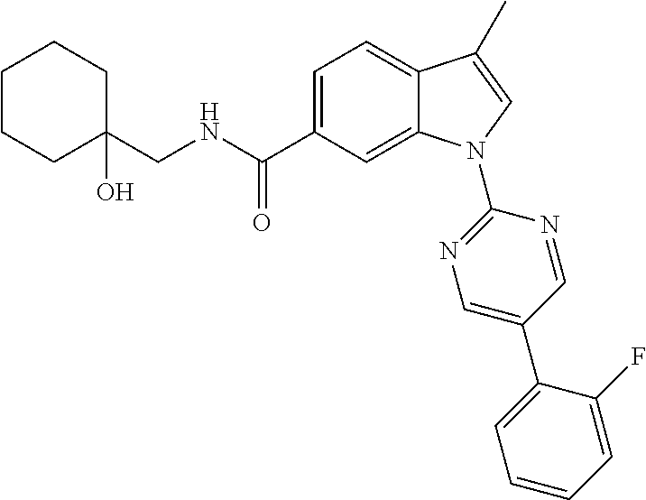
C1(CNC(C2=CC=C3C(=C2)N(C2=NC=C(C4=CC=CC=C4F)C=N2)C=C3C)=O)(O)CCCCC1
